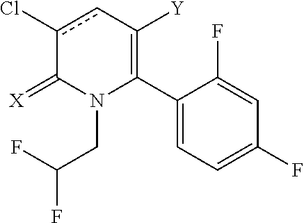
C1(C2=C([Y])cc(Cl)C(=[X])N2CC(F)F)=CC=C(F)C=C1F
